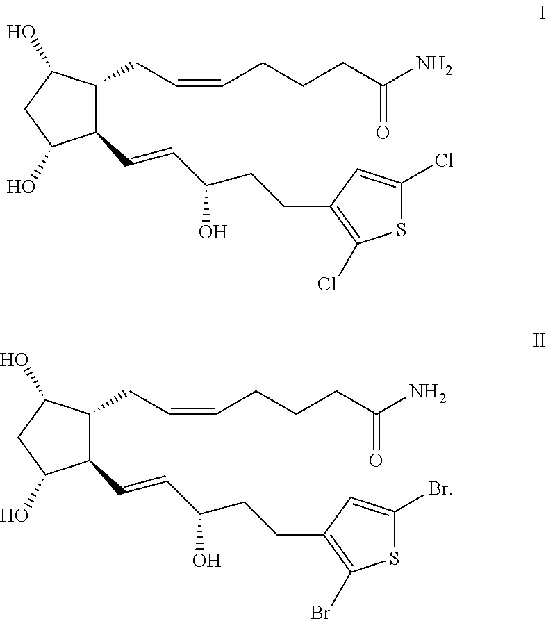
C1(C=CC(CCC2=C(Cl)SC(Cl)=C2)O)C(CC=CCCCC(N)=O)C(O)CC1O.C1(C=CC(CCC2=C(Br)SC(Br)=C2)O)C(CC=CCCCC(N)=O)C(O)CC1O
